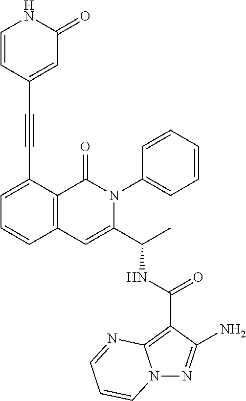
N12N=C(N)C(C(NC(C3=CC4=C(C(=O)N3C3=CC=CC=C3)C(C#CC3=CC(=O)NC=C3)=CC=C4)C)=O)=C1N=CC=C2
